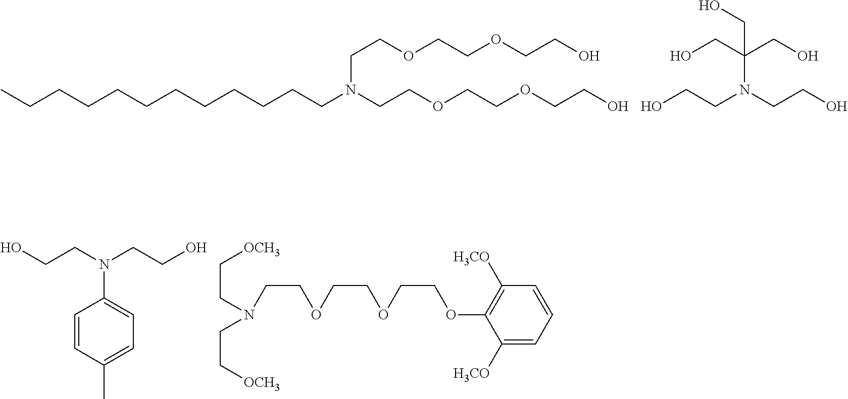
OCCOCCOCCN(CCCCCCCCCCCC)CCOCCOCCO.OCCN(C(CO)(CO)CO)CCO.O(CCN(CC[OCH3])CC[OCH3])CCOCCOC1=C([H3CO])C=CC=C1[H3CO].C(O)CN(CCO)C1=CC=C(C)C=C1
